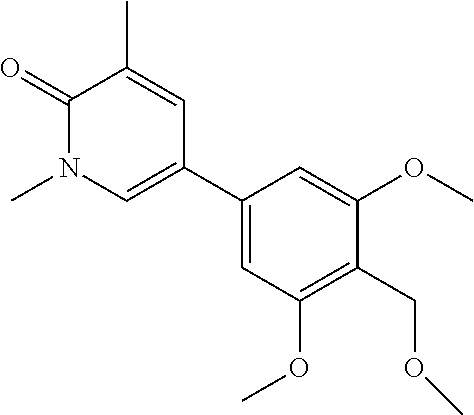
C1(=O)N(C)C=C(C2=CC(OC)=C(COC)C(OC)=C2)C=C1C
